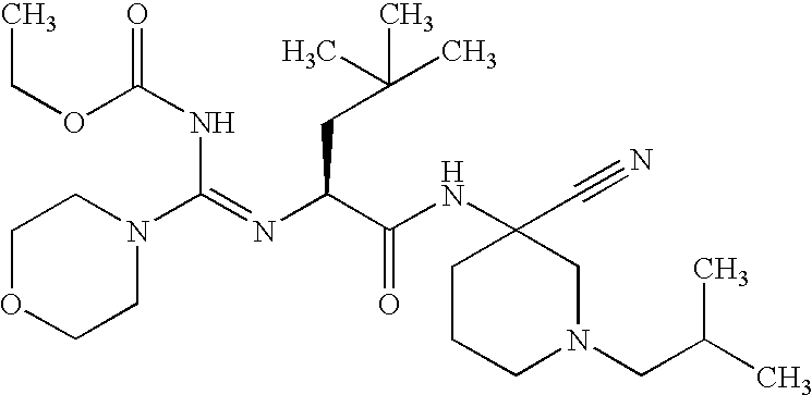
CCOC(NC(N1CCOCC1)=NC(CC(C)(C)C)C(=O)NC1(C#N)CCCN(CC(C)C)C1)=O
